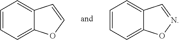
C1=CC=C2C(=C1)C=NO2.C1=CC=C2C(=C1)C=CO2
